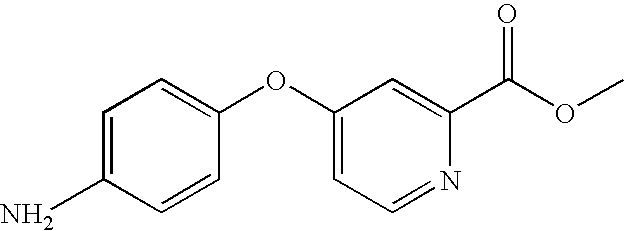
C1=CC(OC2=CC=NC(C(OC)=O)=C2)=CC=C1N
